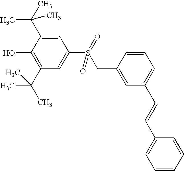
C1=C(C=CC2=CC=CC(CS(C3=CC(C(C)(C)C)=C(O)C(C(C)(C)C)=C3)(=O)=O)=C2)C=CC=C1
